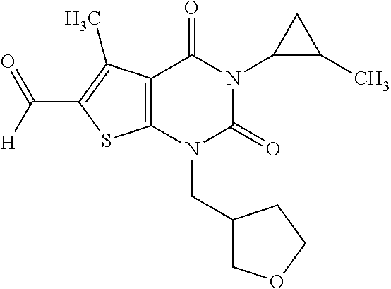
C12=C(N(CC3COCC3)C(=O)N(C3C(C)C3)C1=O)SC(C([H])=O)=C2C
